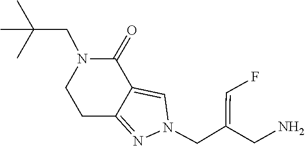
C12=NN(CC(=CF)CN)C=C1C(=O)N(CC(C)(C)C)CC2
